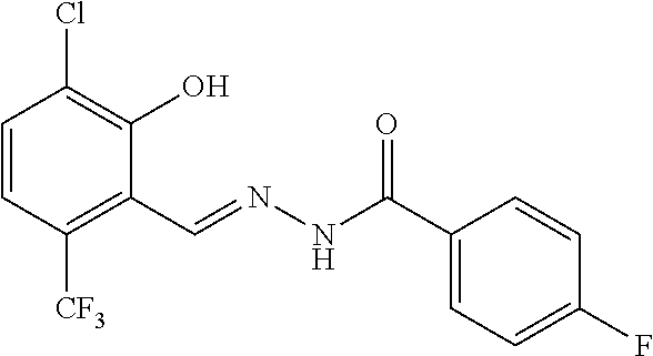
C1=CC([CF3])=C(C=NNC(C2=CC=C(F)C=C2)=O)C(O)=C1Cl
